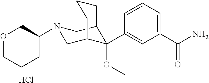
C1(C(N)=O)=CC=CC(C2(OC)C3CN(C4COCCC4)CC2CCC3)=C1.Cl
